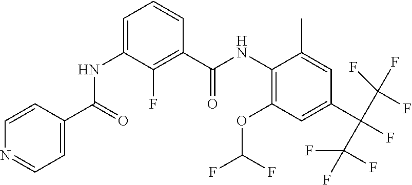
C1(OC(F)F)=C(NC(C2=C(F)C(NC(C3=CC=NC=C3)=O)=CC=C2)=O)C(C)=CC(C(F)(C(F)(F)F)C(F)(F)F)=C1
